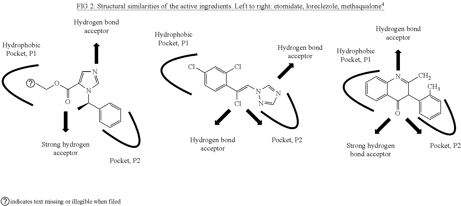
C1(Cl)=CC=C(C(=CN2C=NC=N2)Cl)C(Cl)=C1.N1=CN(C(C2=CC=CC=C2)C)C(C(OCC)=O)=C1.C1=CC=C2C(=C1)N=C(C)C(C1=CC=CC=C1C)C2=O
